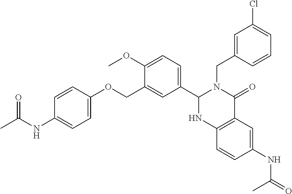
C12=C(C=C(NC(C)=O)C=C1)C(=O)N(CC1=CC(Cl)=CC=C1)C(C1=CC=C(OC)C(COC3=CC=C(NC(C)=O)C=C3)=C1)N2
